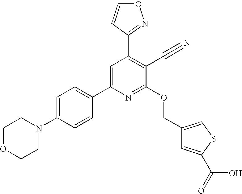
C1OCCN(C2=CC=C(C3=CC(C4=NOC=C4)=C(C#N)C(OCC4=CSC(C(=O)O)=C4)=N3)C=C2)C1
